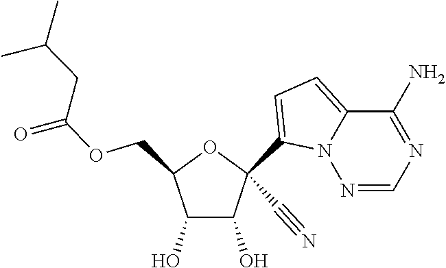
C(OCC1C(O)C(O)C(C#N)(C2=CC=C3N2N=CN=C3N)O1)(=O)CC(C)C
